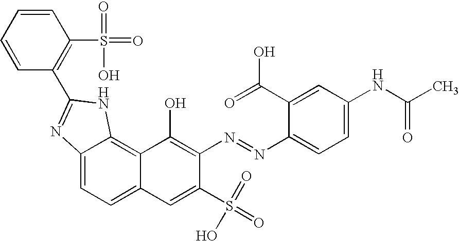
C12=CC=C3C(=C1NC(C1=C(S(=O)(=O)O)C=CC=C1)=N2)C(O)=C(N=NC1=CC=C(NC(=O)C)C=C1C(=O)O)C(S(=O)(=O)O)=C3
